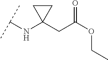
C(NC1(CC(OCC)=O)CC1)(C)C
